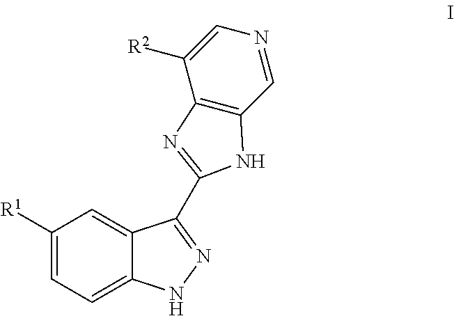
C1([R1])=CC=C2C(=C1)C(C1=NC3=C(C=NC=C3[R2])N1)=NN2
